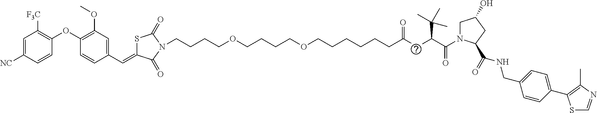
[NC]C1=CC([F3C])=C(OC2=C(OC)C=C(C=C3SC(=O)N(CCCCOCCCCOCCCCCCC(CC(C(=O)N4CC(O)CC4C(NCC4=CC=C(C5=C(C)N=CS5)C=C4)=O)C(C)(C)C)=O)C3=O)C=C2)C=C1
